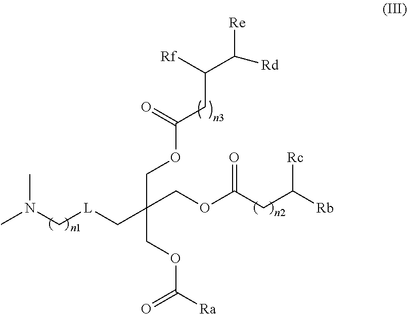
CN(C[L]CC(COC(CC(C([Rd])[Re])[Rf])=O)(COC(CC([Rb])[Rc])=O)COC([Ra])=O)C
